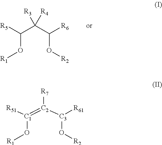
[R5]C(C(C([R6])O[R2])([R3])[R4])O[R1].[R51][C1](=[C2]([C3]([R61])O[R2])[R7])O[R1]
